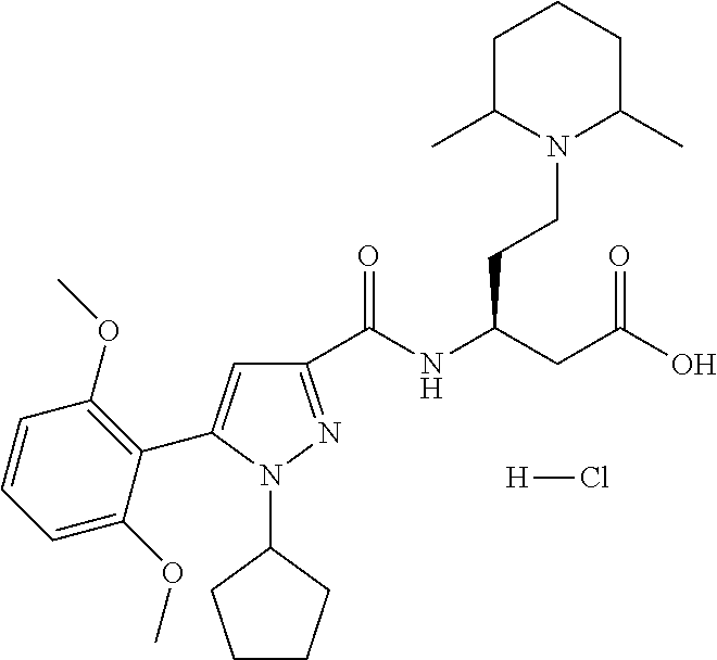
C1(C(NC(CC(O)=O)CCN2C(C)CCCC2C)=O)=NN(C2CCCC2)C(C2=C(OC)C=CC=C2OC)=C1.[H]Cl
